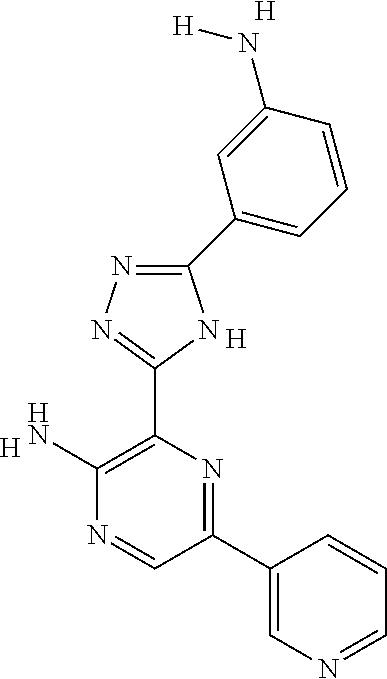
C1(C2=CN=CC=C2)=NC(C2=NN=C(C3=CC=CC(N[H])=C3)N2)=C(N)N=C1.[H].[H].[H]
